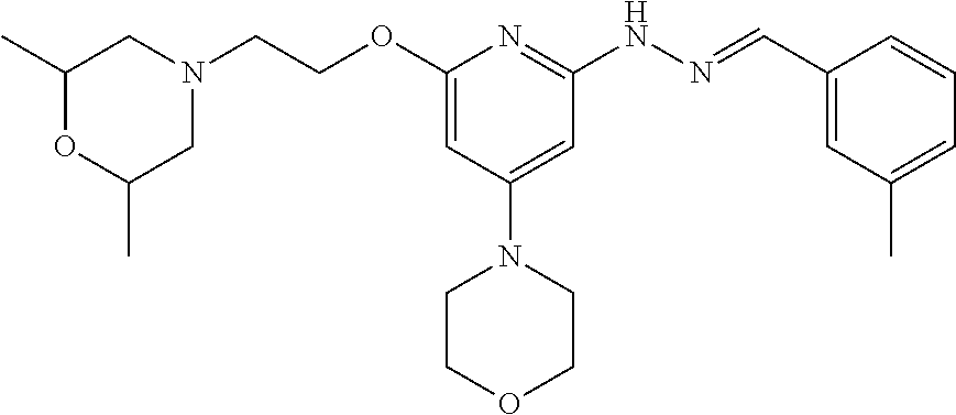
O(C1=CC(N2CCOCC2)=CC(NN=CC2=CC(C)=CC=C2)=N1)CCN1CC(C)OC(C)C1
